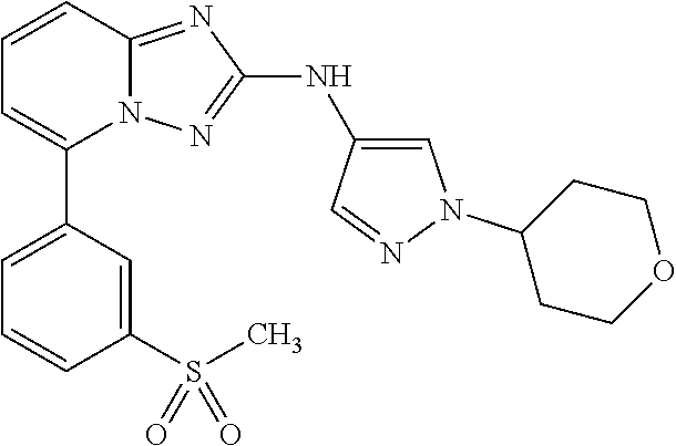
C1(S(C)(=O)=O)=CC(C2=CC=CC3=NC(NC4=CN(C5CCOCC5)N=C4)=NN23)=CC=C1
